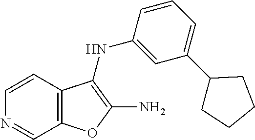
C1=CC2=C(C=N1)OC(N)=C2NC1=CC(C2CCCC2)=CC=C1
